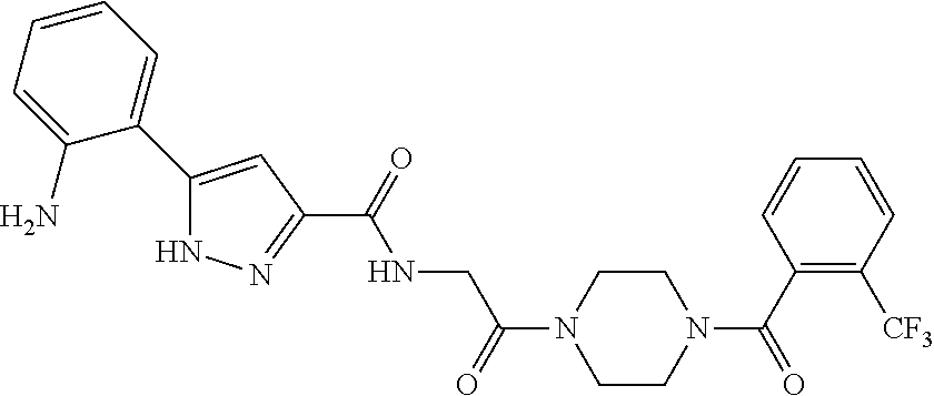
C(=O)(NCC(=O)N1CCN(C(=O)C2=C([CF3])C=CC=C2)CC1)C1=NNC(C2=CC=CC=C2N)=C1
